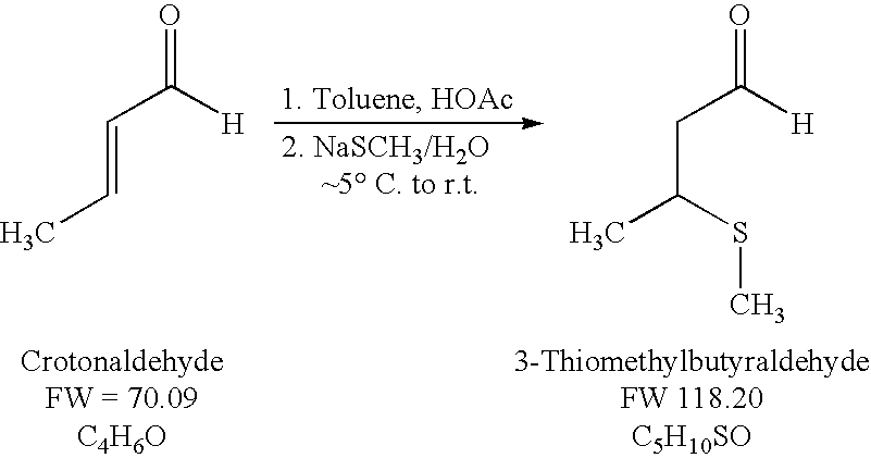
CC=CC([H])=O.CC(CC([H])=O)SC
